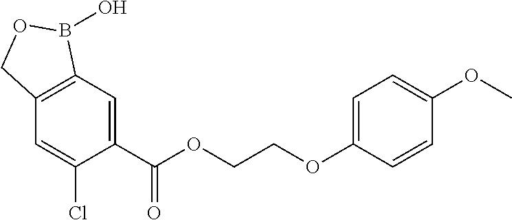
C1=C(C(OCCOC2=CC=C(OC)C=C2)=O)C(Cl)=CC2=C1B(O)OC2
